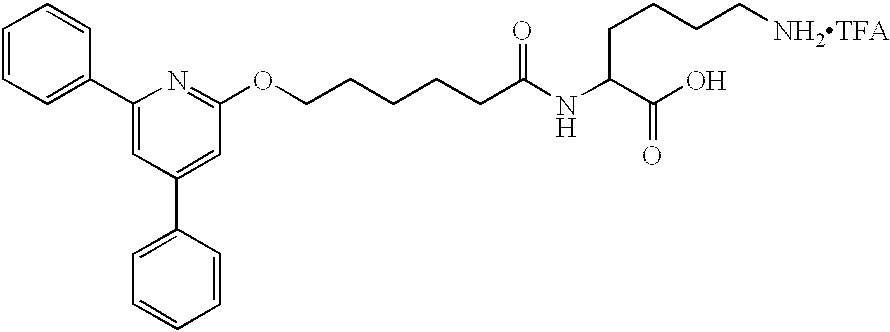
C1=CC=C(C2=CC(C3=CC=CC=C3)=CC(OCCCCCC(NC(C(O)=O)CCCC[NH2TFA])=O)=N2)C=C1
